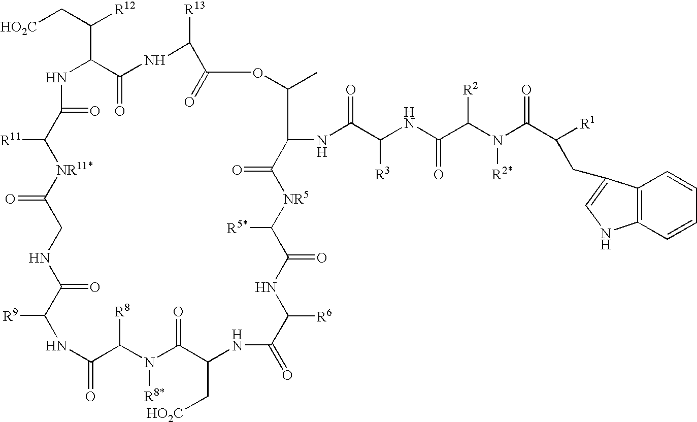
[HO2C]CC([R12])C1C(=O)NC([R13])C(=O)OC(C)C(NC(C(NC(C(N(C(C([R1])CC2=CNC3=C2C=CC=C3)=O)[R2*])[R2])=O)[R3])=O)C(=O)[NR5]C([R5*])C(=O)NC([R6])C(=O)NC(C[HO2C])C(=O)N([R8*])C([R8])C(=O)NC([R9])C(=O)NCC(=O)[NR11*]C([R11])C(=O)N1
